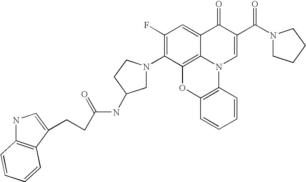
C1(F)=C(N2CC(NC(CCC3=CNC4=C3C=CC=C4)=O)CC2)C2=C3C(=C1)C(=O)C(C(N1CCCC1)=O)=CN3C1=C(O2)C=CC=C1
